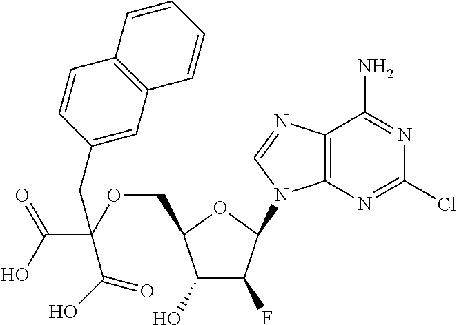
C12=C(N=CN1C1C(F)C(O)C(COC(C(O)=O)(CC3=CC4=C(C=C3)C=CC=C4)C(O)=O)O1)C(N)=NC(Cl)=N2
